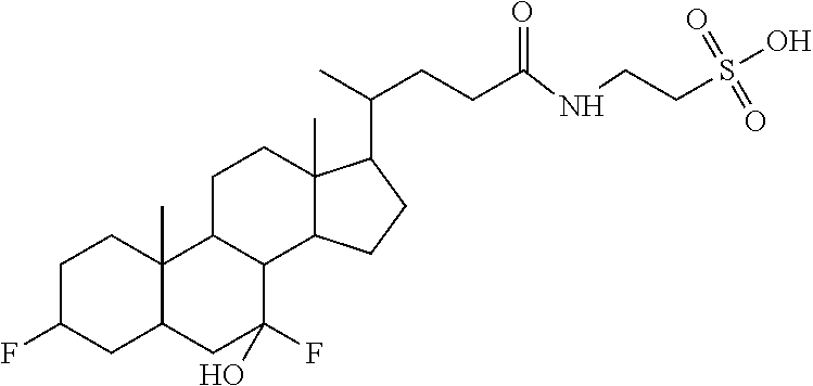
C1C(F)CC2C(C)(C1)C1C(C(F)(O)C2)C2C(C)(CC1)C(C(C)CCC(NCCS(O)(=O)=O)=O)CC2
